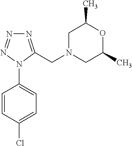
C1=C(Cl)C=CC(N2C(CN3CC(C)OC(C)C3)=NN=N2)=C1
